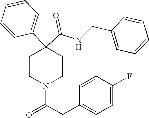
N(C(C1(C2=CC=CC=C2)CCN(C(CC2=CC=C(F)C=C2)=O)CC1)=O)CC1=CC=CC=C1
